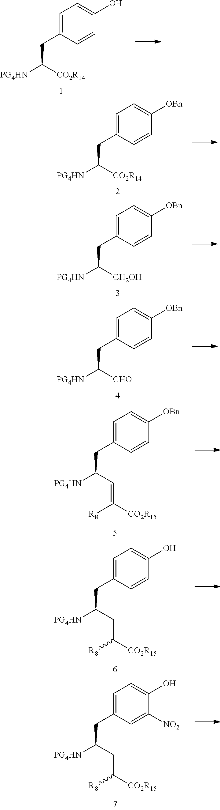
C1=C(CC([PG4HN])[CO2R14])C=CC(O)=C1.C1=C(CC([PG4HN])[CO2R14])C=CC([OBn])=C1.C1=C(CC([PG4HN])[CH2OH])C=CC([OBn])=C1.C1=C(CC([PG4HN])[CHO])C=CC([OBn])=C1.C1=C(CC([PG4HN])C=C([CO2R15])[R8])C=CC([OBn])=C1.C1=C(CC([PG4HN])CC([CO2R15])[R8])C=CC(O)=C1.C1=C(CC([PG4HN])CC([CO2R15])[R8])C=C([NO2])C(O)=C1
